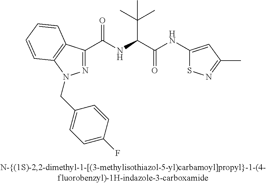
C(=O)(NC(C(C)(C)C)C(=O)NC1=CC(C)=NS1)C1=NN(CC2=CC=C(F)C=C2)C2=C1C=CC=C2
